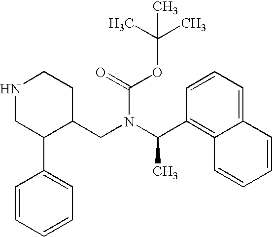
N1CC(C2=CC=CC=C2)C(CN(C(C)C2=C3C(=CC=C2)C=CC=C3)C(=O)OC(C)(C)C)CC1
